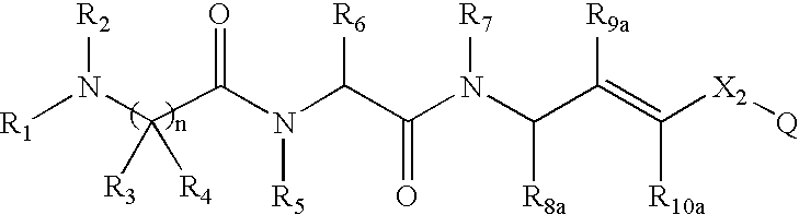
[R1]N(C(C(N(C(C(N(C(C(=C([R10a])[X2][Q])[R9a])[R8a])[R7])=O)[R6])[R5])=O)([R3])[R4])[R2]
